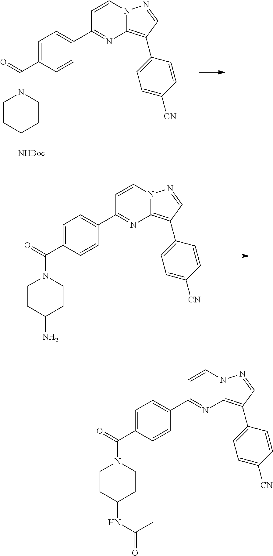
C(=O)(C1=CC=C(C2=NC3=C(C4=CC=C([CN])C=C4)C=NN3C=C2)C=C1)N1CCC([NHBoc])CC1.C(=O)(C1=CC=C(C2=NC3=C(C4=CC=C([CN])C=C4)C=NN3C=C2)C=C1)N1CCC(N)CC1.C(=O)(C1=CC=C(C2=NC3=C(C4=CC=C([CN])C=C4)C=NN3C=C2)C=C1)N1CCC(NC(=O)C)CC1
